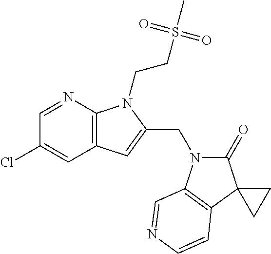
C1=NC2=C(C=C1Cl)C=C(CN1C(=O)C3(C4=C1C=NC=C4)CC3)N2CCS(C)(=O)=O
